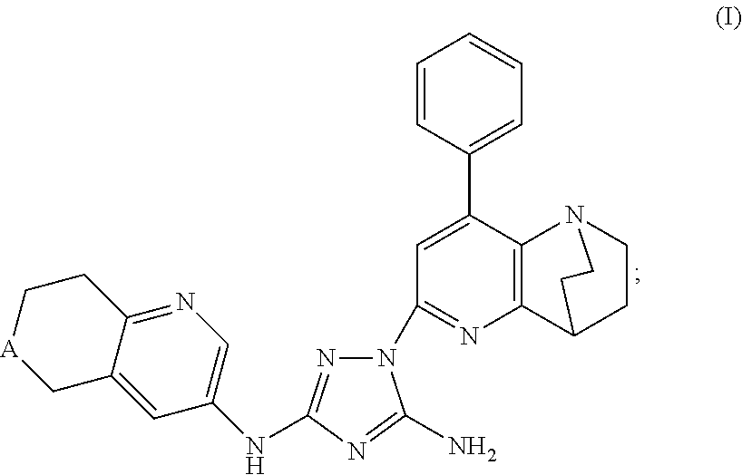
C1=CC(C2=CC(N3N=C(NC4=CN=C5C(=C4)C[A]CC5)N=C3N)=NC3=C2N2CCC3CC2)=CC=C1
